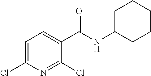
C1=C(Cl)N=C(Cl)C(C(NC2CCCCC2)=O)=C1
